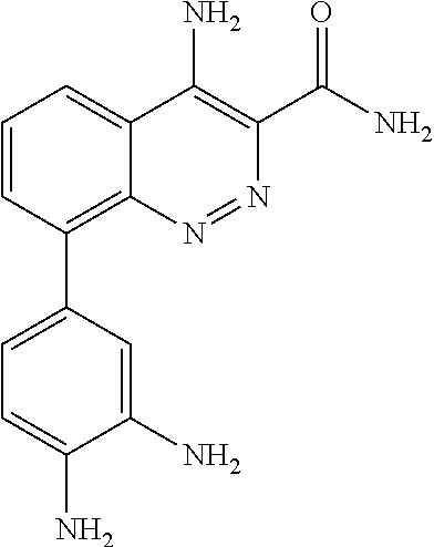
C1=CC(C2=CC=C(N)C(N)=C2)=C2C(=C1)C(N)=C(C(N)=O)N=N2
